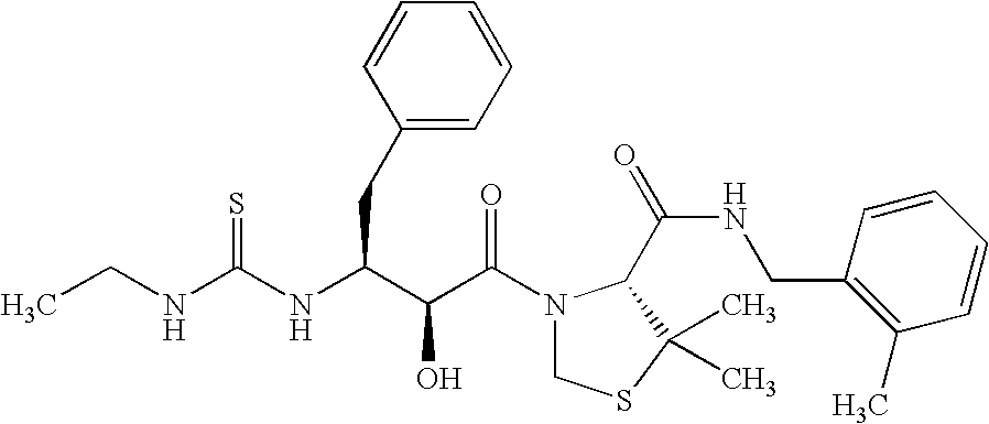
C(NC(=S)NC(CC1=CC=CC=C1)C(C(N1CSC(C)(C)C1C(NCC1=C(C)C=CC=C1)=O)=O)O)C
